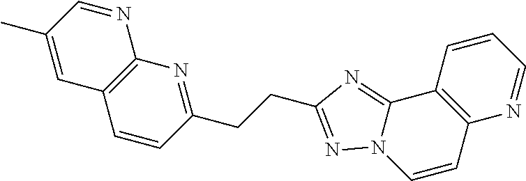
C1=C(C)C=NC2=C1C=CC(CCC1=NN3C(=N1)C1=C(C=C3)N=CC=C1)=N2
